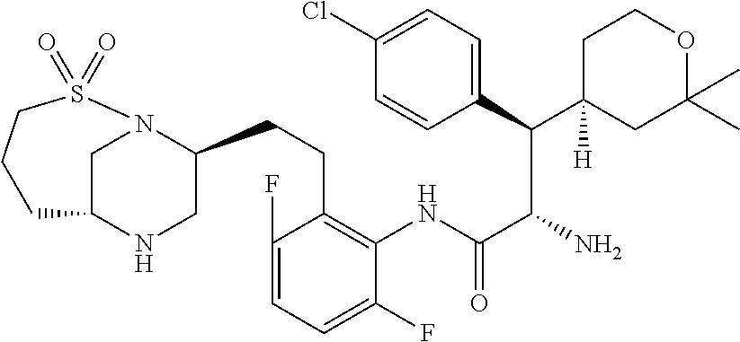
C1C2NCC(CCC3=C(NC(C(N)C(C4=CC=C(Cl)C=C4)C4([H])CC(C)(C)OCC4)=O)C(F)=CC=C3F)N1S(=O)(=O)CCC2
